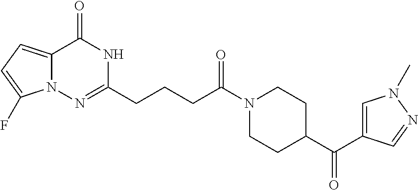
N1=C(CCCC(N2CCC(C(=O)C3=CN(C)N=C3)CC2)=O)NC(=O)C2=CC=C(F)N12
